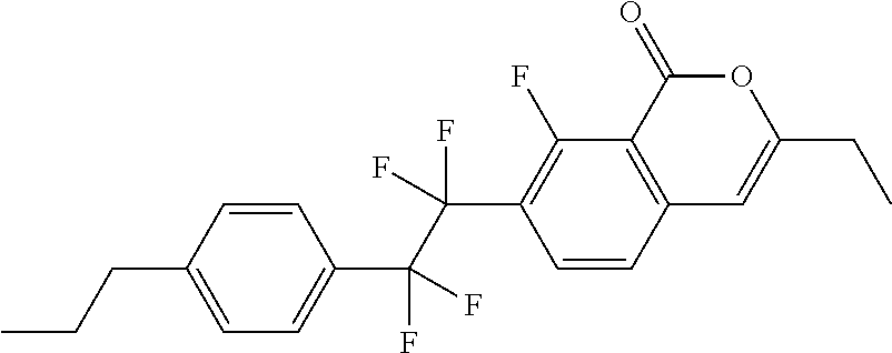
C1=CC2=C(C(F)=C1C(C(C1=CC=C(CCC)C=C1)(F)F)(F)F)C(=O)OC(CC)=C2
